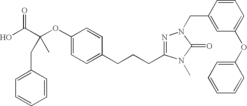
C(C(O)=O)(OC1=CC=C(CCCC2=NN(CC3=CC(OC4=CC=CC=C4)=CC=C3)C(=O)N2C)C=C1)(CC1=CC=CC=C1)C
